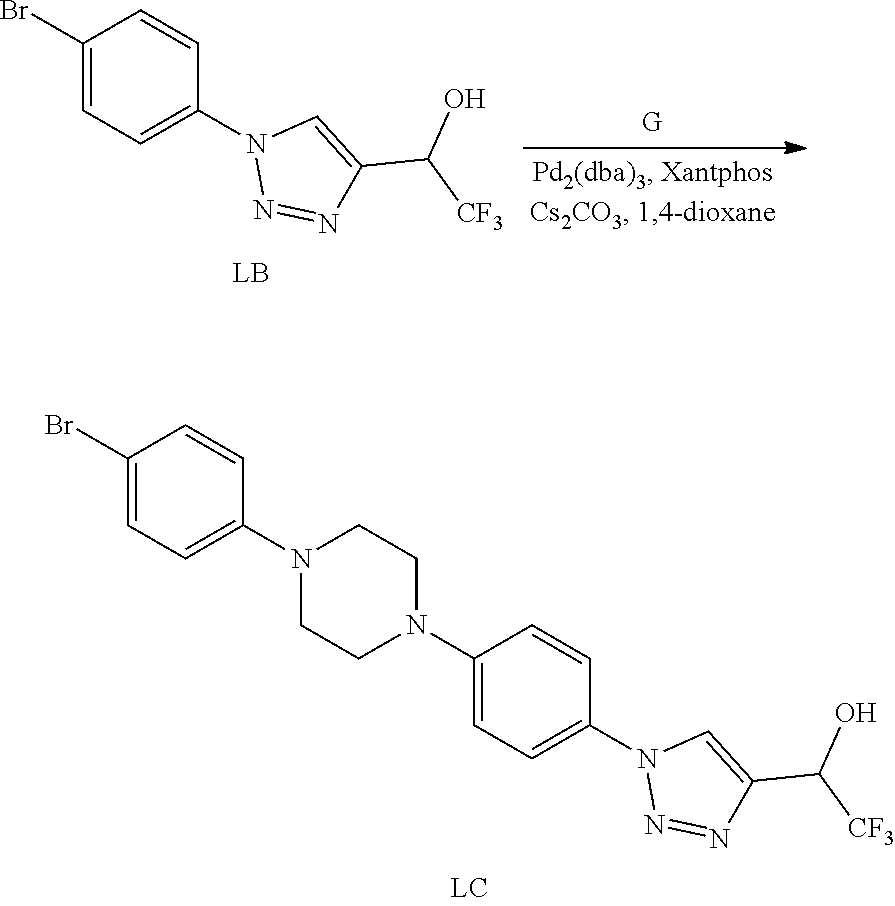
C1(N2CCN(C3=CC=C(Br)C=C3)CC2)=CC=C(N2N=NC(C([CF3])O)=C2)C=C1.C1(Br)=CC=C(N2N=NC(C([CF3])O)=C2)C=C1
